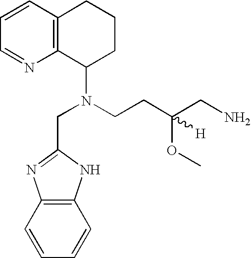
C1=CC2=C(N=C1)C(N(CC1=NC3=C(N1)C=CC=C3)CCC(CN)(OC)[H])CCC2
